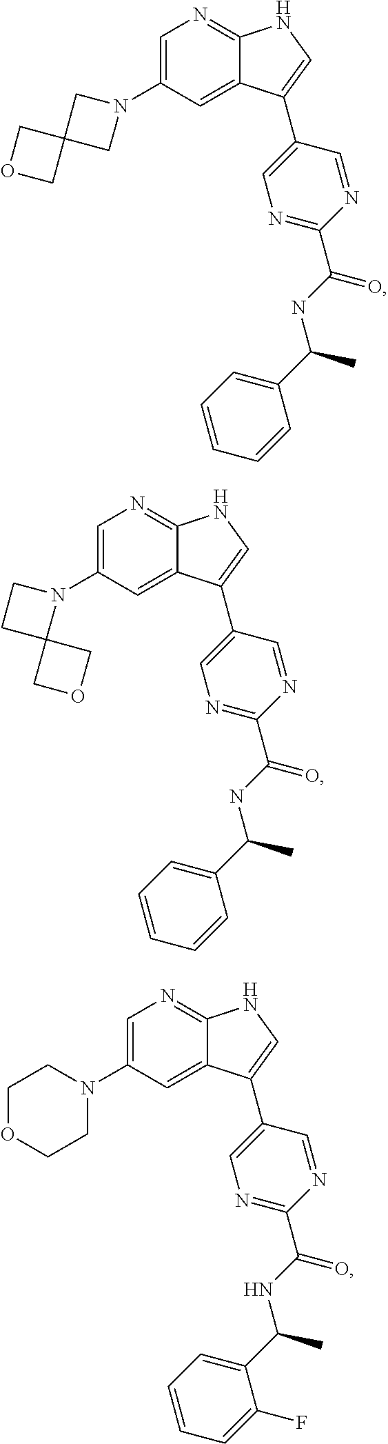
C1=C(N2CC3(C2)COC3)C=C2C(=N1)NC=C2C1=CN=C(C(NC(C2=CC=CC=C2)C)=O)N=C1.C1=C(N2CCOCC2)C=C2C(=N1)NC=C2C1=CN=C(C(NC(C2=CC=CC=C2F)C)=O)N=C1.C1=C(N2CCC23COC3)C=C2C(=N1)NC=C2C1=CN=C(C(NC(C2=CC=CC=C2)C)=O)N=C1
